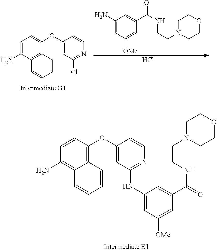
C1(N)=CC([OMe])=CC(C(NCCN2CCOCC2)=O)=C1.Cl.C1=C(N)C2=C(C(OC3=CC(Cl)=NC=C3)=C1)C=CC=C2.C1=CC(OC2=CC(NC3=CC([OMe])=CC(C(=O)NCCN4CCOCC4)=C3)=NC=C2)=C2C(=C1N)C=CC=C2
